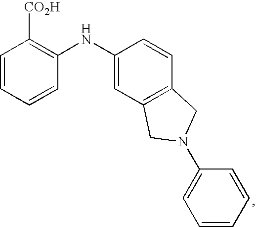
C1=CC=CC(NC2=CC3=C(C=C2)CN(C2=CC=CC=C2)C3)=C1[CO2H]
